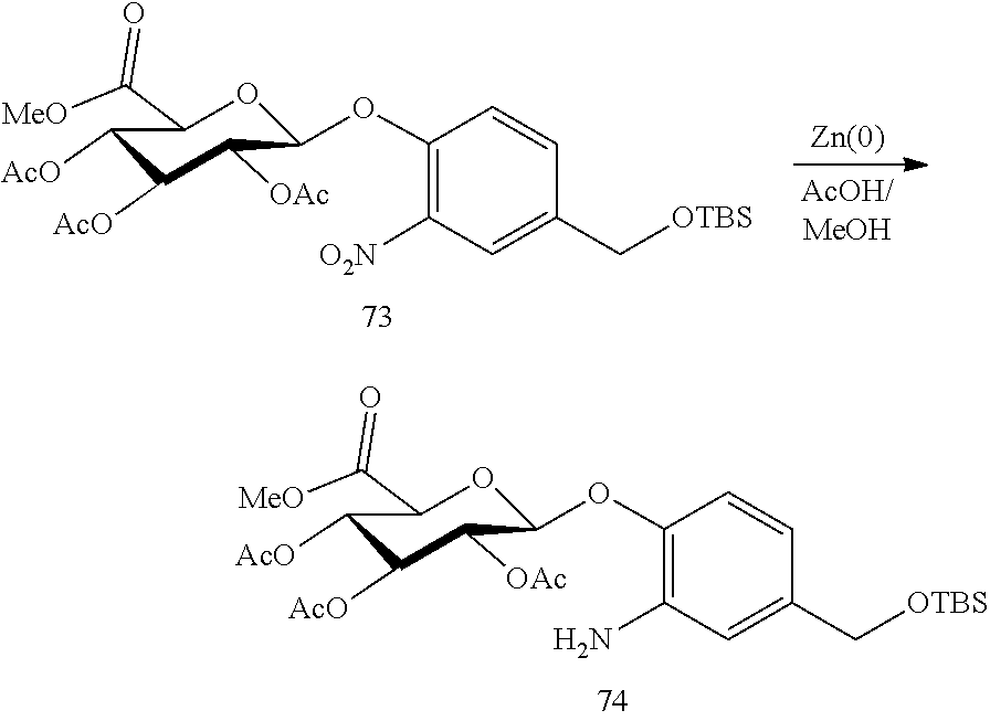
C1([AcO])C([AcO])C([OAc])C(OC2=C(N)C=C(C[OTBS])C=C2)OC1C(=O)[MeO].C1([O2N])=C(OC2OC(C(=O)[MeO])C([AcO])C([AcO])C2[OAc])C=CC(C[OTBS])=C1
